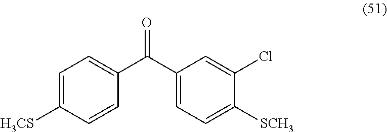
C1=C([H3CS])C=CC(C(C2=CC=C([SCH3])C(Cl)=C2)=O)=C1
